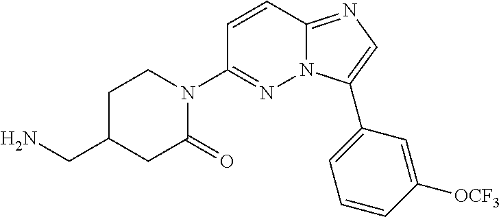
C1N(C2=NN3C(=NC=C3C3=CC=CC([OCF3])=C3)C=C2)C(=O)CC(CN)C1
